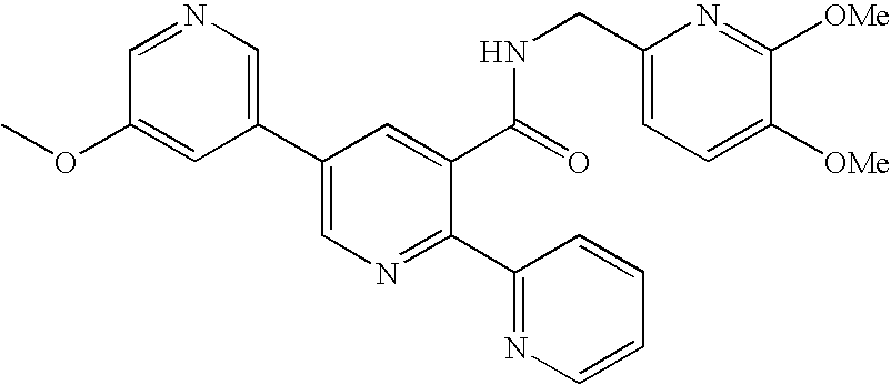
C1=NC=C(C2=CN=C(C3=NC=CC=C3)C(C(=O)NCC3=CC=C([OMe])C([OMe])=N3)=C2)C=C1OC
